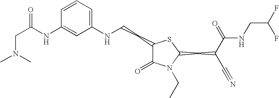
C1=CC=C(NCCC2C(=O)N(CC)C(CC(C#N)C(=O)NCC(F)F)S2)C=C1NC(CN(C)C)=O
